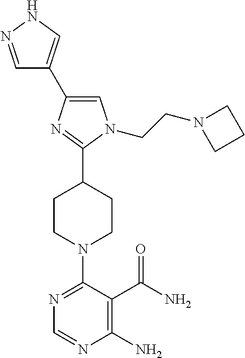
N1=C(N2CCC(C3=NC(C4=CNN=C4)=CN3CCN3CCC3)CC2)C(C(N)=O)=C(N)N=C1
